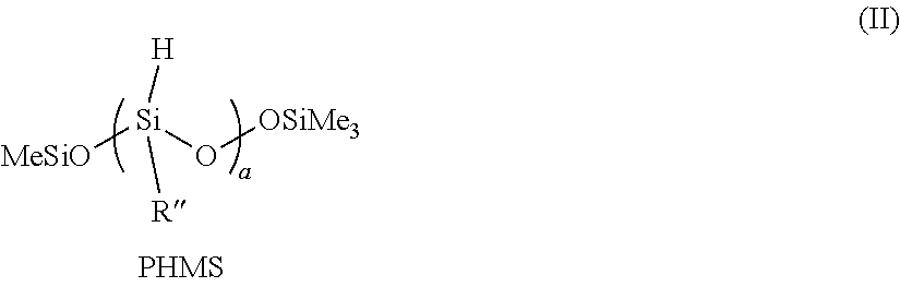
[MeSiO][Si](O[OSiMe3])([H])[R]
